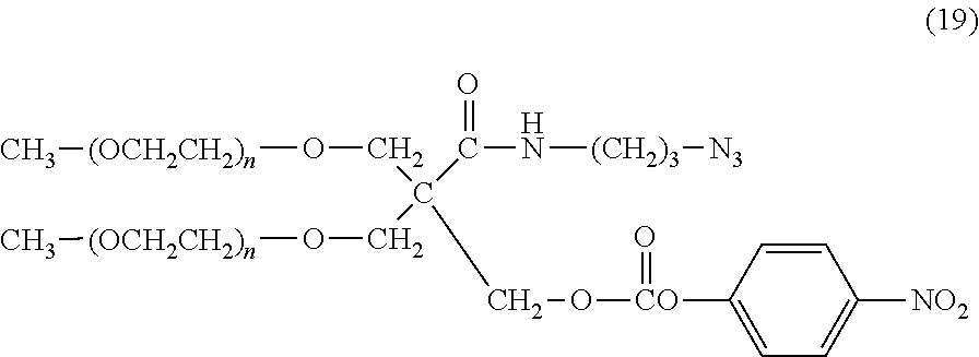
C(C(CO[(OCH2CH2)n]C)(CO[CO](=O)C1=CC=C([NO2])C=C1)C(N[(CH2)3][N3])=O)O[(OCH2CH2)n]C
